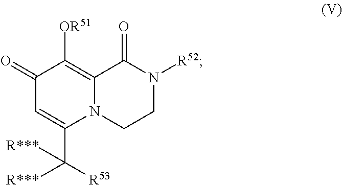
C1(=O)C=C(C([R53])([R***])[R***])N2C(=C1[OR51])C(=O)N([R52])CC2
